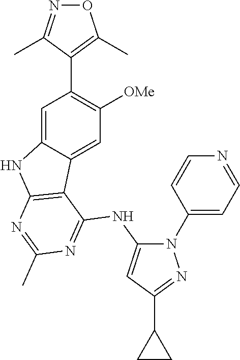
C1=C2C(=CC([OMe])=C1C1=C(C)ON=C1C)C1=C(N2)N=C(C)N=C1NC1=CC(C2CC2)=NN1C1=CC=NC=C1
